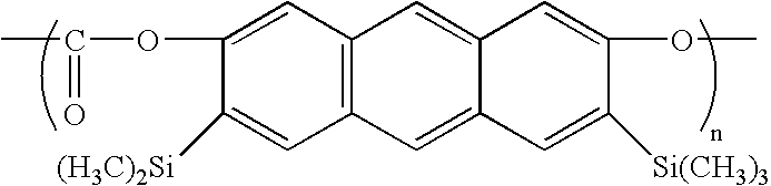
C1(OC(=O)C)=CC2=C(C=C1[(H3C)2Si])C=C1C(=C2)C=C(OC)C([Si(CH3)3])=C1
